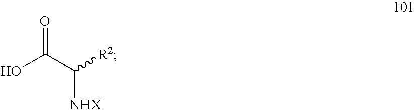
OC(C([R2])[NHX])=O
